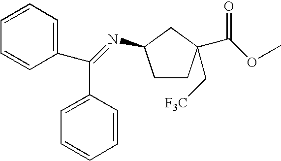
C1CC(C[F3C])(C(OC)=O)CC1N=C(C1=CC=CC=C1)C1=CC=CC=C1
